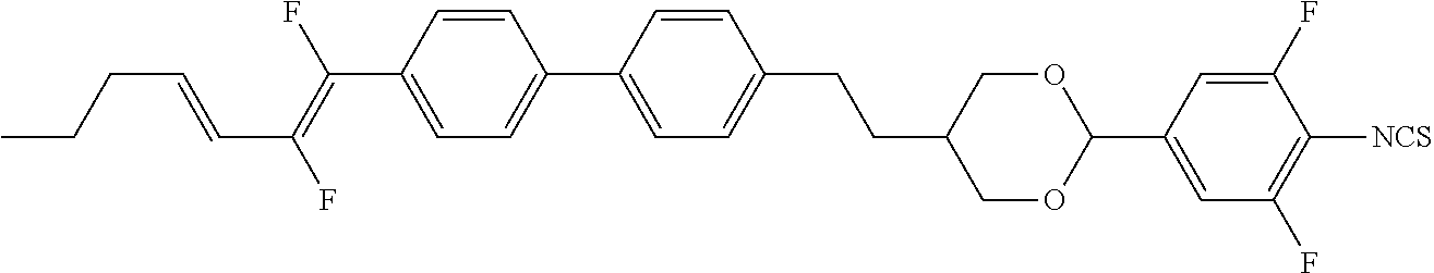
C1=CC(C(=C(F)C=CCCC)F)=CC=C1C1=CC=C(CCC2COC(C3=CC(F)=C([NCS])C(F)=C3)OC2)C=C1
